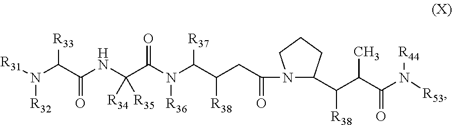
N(C(C(=O)NC(C(N(C(C(CC(=O)N1C(C(C(C(N([R53])[R44])=O)C)[R38])CCC1)[R38])[R37])[R36])=O)([R34])[R35])[R33])([R31])[R32]
